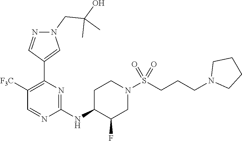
C1(NC2C(F)CN(S(CCCN3CCCC3)(=O)=O)CC2)=NC(C2=CN(CC(O)(C)C)N=C2)=C([F3C])C=N1
